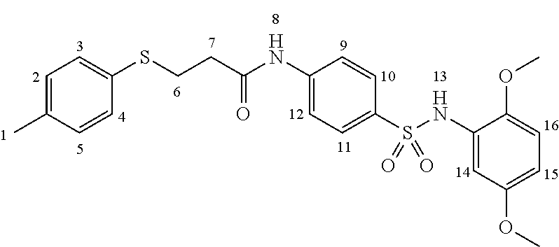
C1=C(C)C=CC(SCCC(=O)NC2=CC=C(S(=O)(NC3=CC(OC)=CC=C3OC)=O)C=C2)=C1
